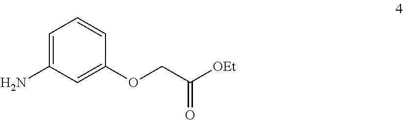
C1=C(N)C=C(OCC([OEt])=O)C=C1
